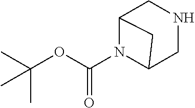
C12N(C(OC(C)(C)C)=O)C(CNC1)C2
